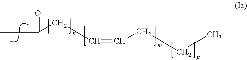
O=C(CC=CCCC)CC
